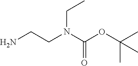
NCCN(C(OC(C)(C)C)=O)CC
